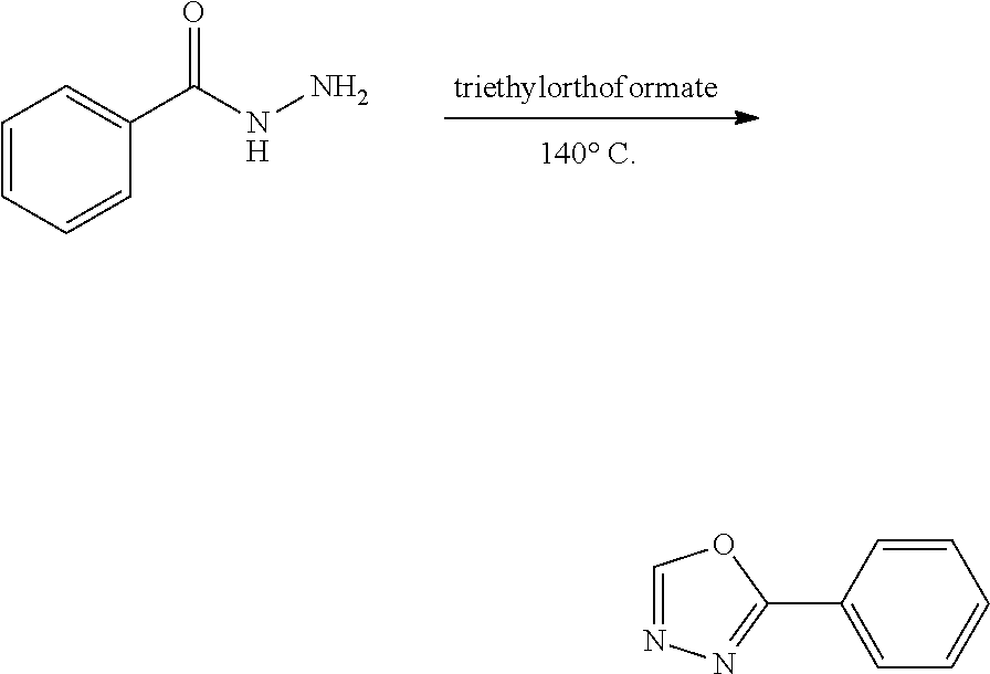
C1=CC=CC(C(NN)=O)=C1.[H].C1=NN=C(C2=CC=CC=C2)O1
